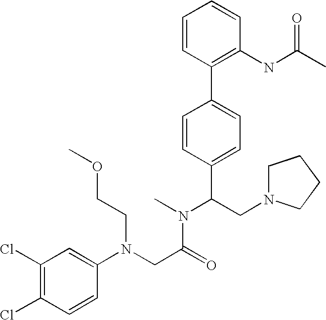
C(C(N(C)C(CN1CCCC1)C1=CC=C(C2=C(NC(C)=O)C=CC=C2)C=C1)=O)N(C1=CC(Cl)=C(Cl)C=C1)CCOC
